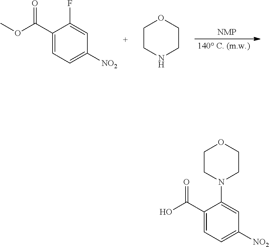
[NMP].C1CNCCO1.C1(C(OC)=O)=CC=C([NO2])C=C1F.C1(C(O)=O)=CC=C([NO2])C=C1N1CCOCC1
